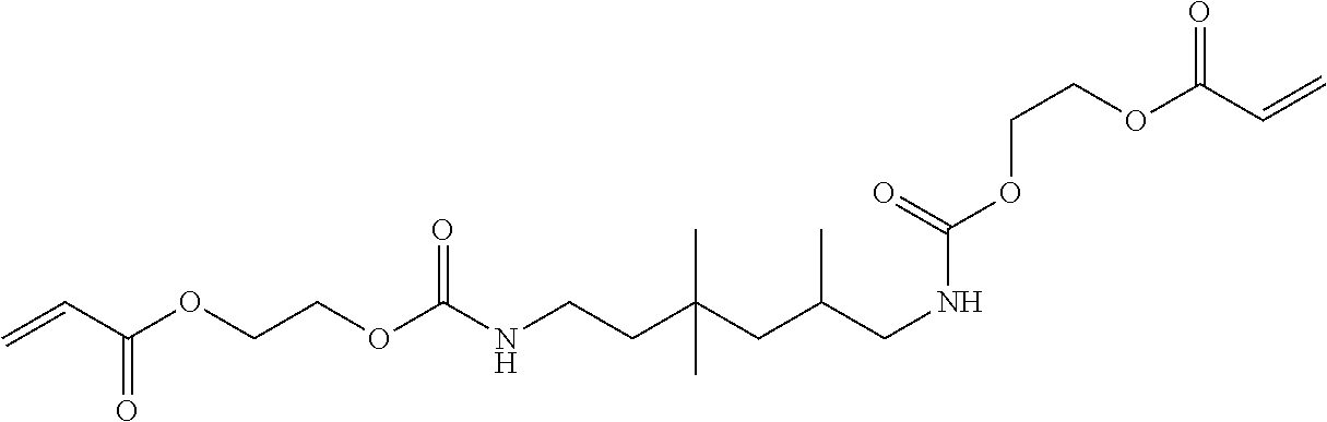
C=CC(OCCOC(NCCC(CC(CNC(=O)OCCOC(=O)C=C)C)(C)C)=O)=O
